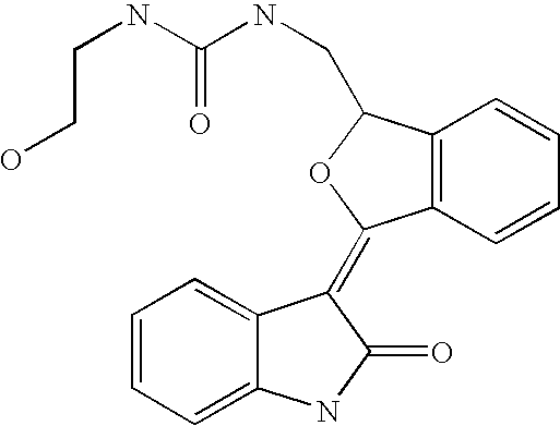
C12=C(C(CNC(NCCO)=O)OC1=C1C3=CC=CC=C3NC1=O)C=CC=C2
